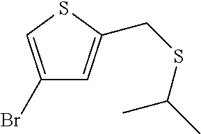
C1(Br)=CSC(CSC(C)C)=C1
